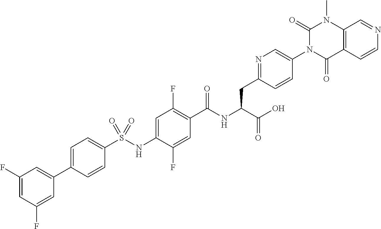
C1=C(C2=CC(F)=CC(F)=C2)C=CC(S(NC2=CC(F)=C(C(NC(C(O)=O)CC3=NC=C(N4C(=O)N(C)C5=C(C4=O)C=CN=C5)C=C3)=O)C=C2F)(=O)=O)=C1
